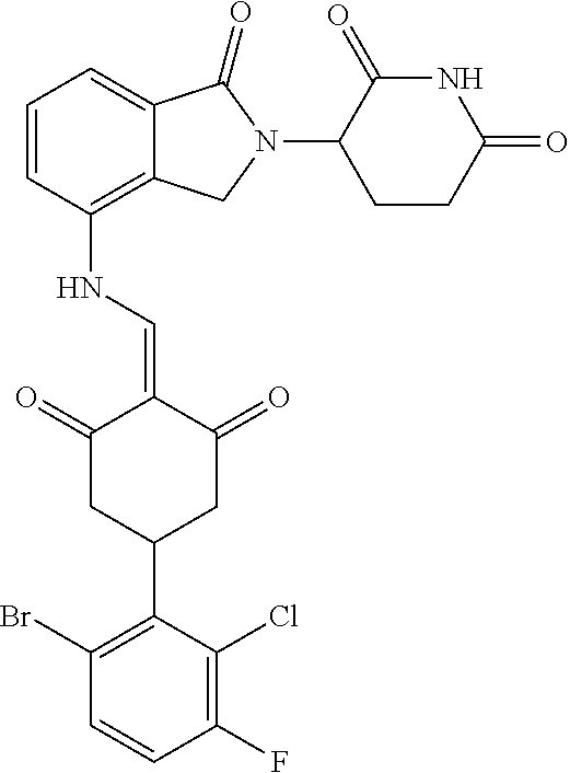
C1(NC=C2C(=O)CC(C3=C(Br)C=CC(F)=C3Cl)CC2=O)=C2C(=CC=C1)C(=O)N(C1C(=O)NC(=O)CC1)C2
